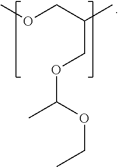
O(CC(COC(OCC)C)C)C
